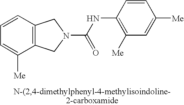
C12=C(C=CC=C1[Me])CN(C(NC1=C([Me])C=C([Me])C=C1)=O)C2
